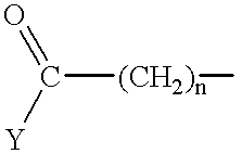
C([(CH2)n]C)(=O)[Y]
